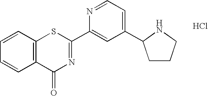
C1=CC2=C(C=C1)C(=O)N=C(C1=CC(C3CCCN3)=CC=N1)S2.Cl
